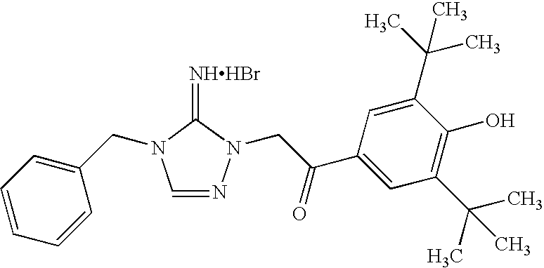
[NHHBr]=C1N(CC2=CC=CC=C2)C=NN1CC(C1=CC(C(C)(C)C)=C(O)C(C(C)(C)C)=C1)=O
